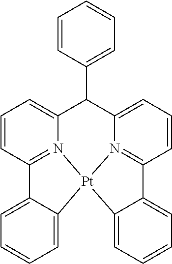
C1=CC2=N3C(=C1)C(C1=CC=CC=C1)C1=CC=CC4=N1[Pt]3(C1=CC=CC=C21)C1=CC=CC=C41
